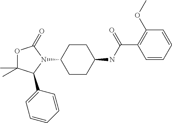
C1CC(NC(C2=C(OC)C=CC=C2)=O)CCC1N1C(=O)OC(C)(C)C1C1=CC=CC=C1
